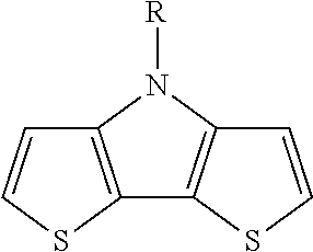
C12=C(N([R])C3=C1SC=C3)C=CS2
